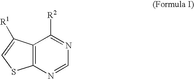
C12=C(N=CN=C1[R2])SC=C2[R1]
